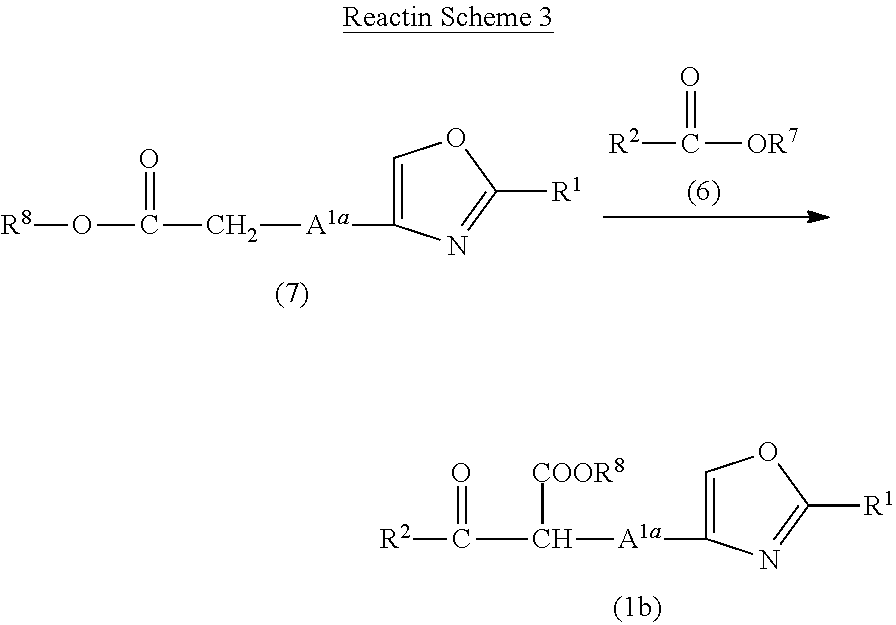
[R2]C([OR7])=O.C1=C([A1a]CC(O[R8])=O)N=C([R1])O1.C1=C([A1a]C(C([R2])=O)[COOR8])N=C([R1])O1
